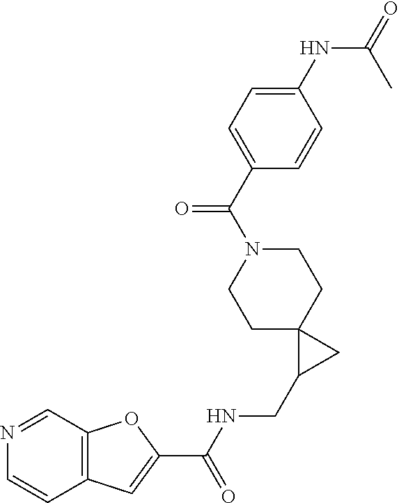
C12=C(C=NC=C1)OC(C(NCC1CC13CCN(C(C1=CC=C(NC(=O)C)C=C1)=O)CC3)=O)=C2
